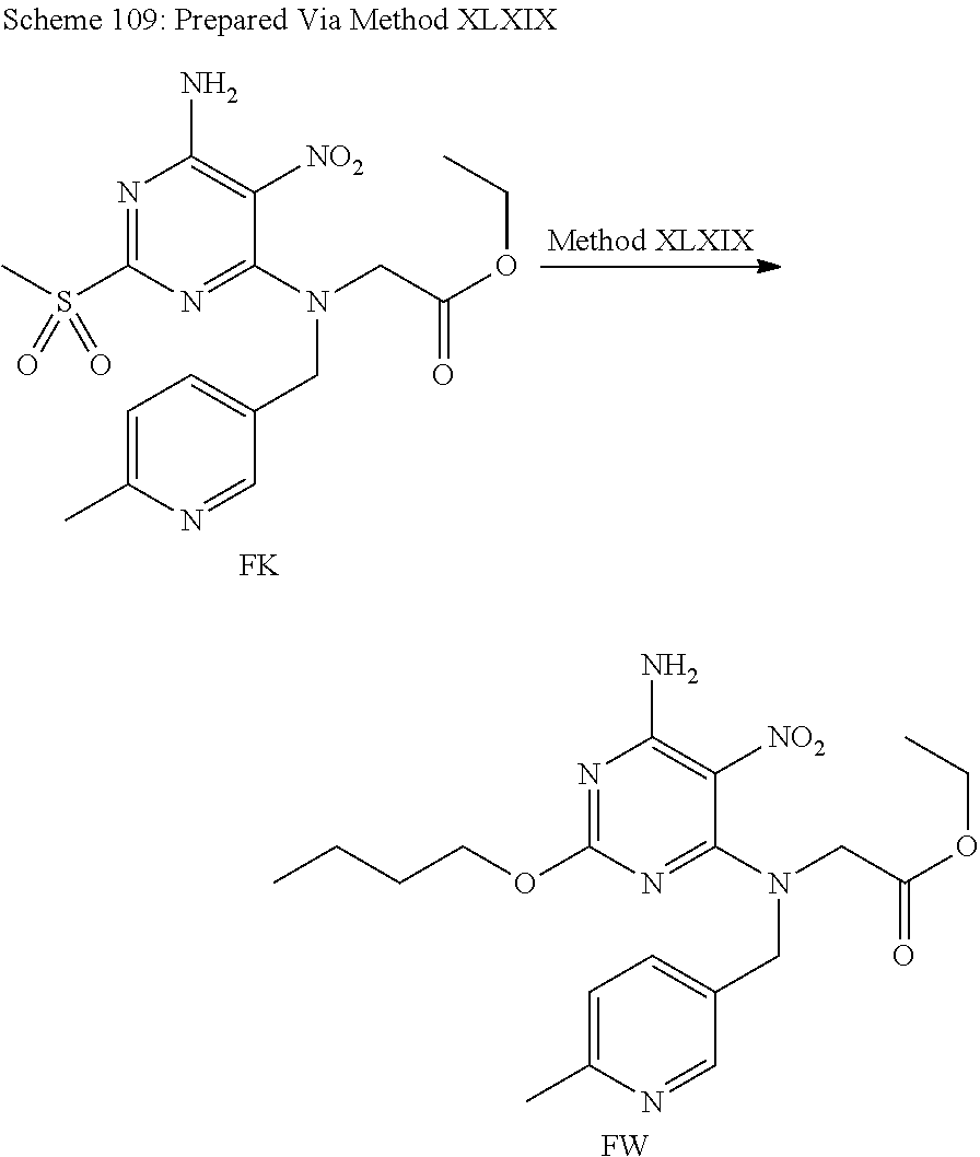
N1=C(OCCCC)N=C(N(CC2=CC=C(C)N=C2)CC(OCC)=O)C([NO2])=C1N.[FW].N1=C(S(C)(=O)=O)N=C(N(CC2=CC=C(C)N=C2)CC(OCC)=O)C([NO2])=C1N.[FK]
